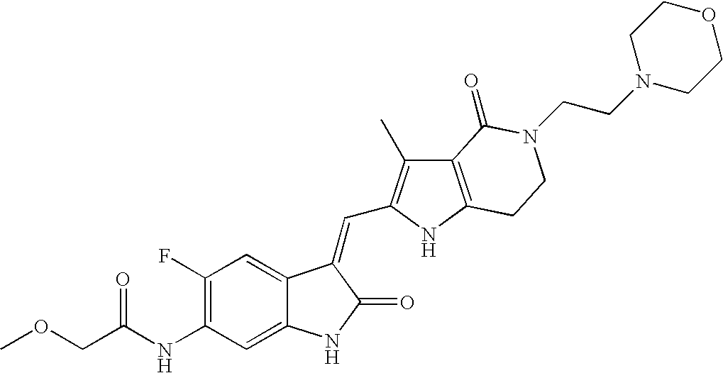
C1(NC(COC)=O)=C(F)C=C2C(=C1)NC(=O)C2=CC1=C(C)C2=C(N1)CCN(CCN1CCOCC1)C2=O
